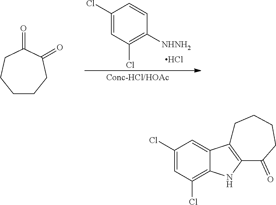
C1(Cl)=CC(Cl)=C([NHNH2])C=C1.Cl.C1CCC(=O)C(=O)CC1.C1(Cl)=CC(Cl)=C2C(=C1)C1=C(N2)C(=O)CCCC1
